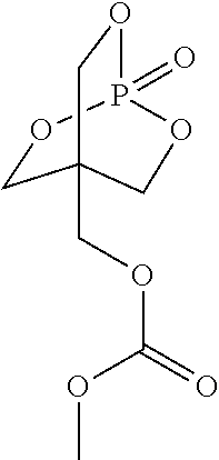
C1OP2(=O)OCC1(COC(OC)=O)CO2
